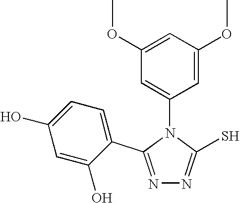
N1=C(C2=CC=C(O)C=C2O)N(C2=CC(OC)=CC(OC)=C2)C(S)=N1
